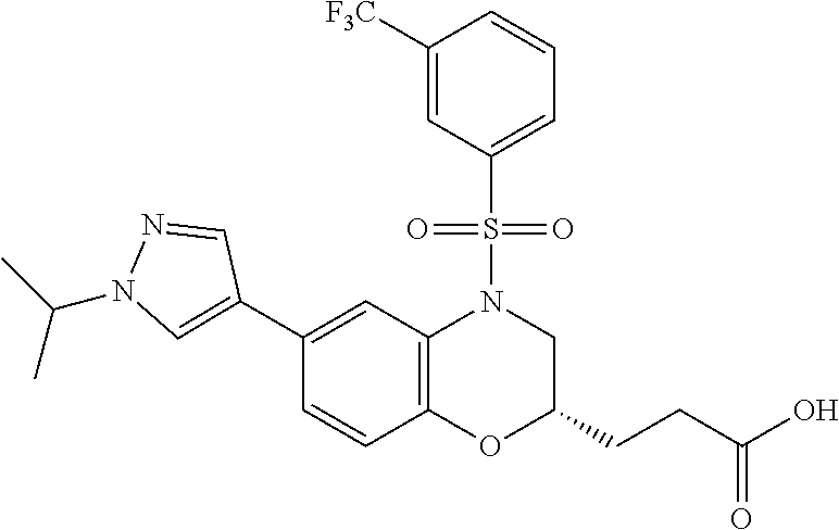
C1(C2=CN(C(C)C)N=C2)=CC2=C(C=C1)OC(CCC(O)=O)CN2S(C1=CC=CC([F3C])=C1)(=O)=O
